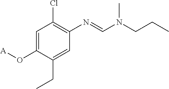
C1=C(O[A])C(CC)=CC(N=CN(CCC)C)=C1Cl
